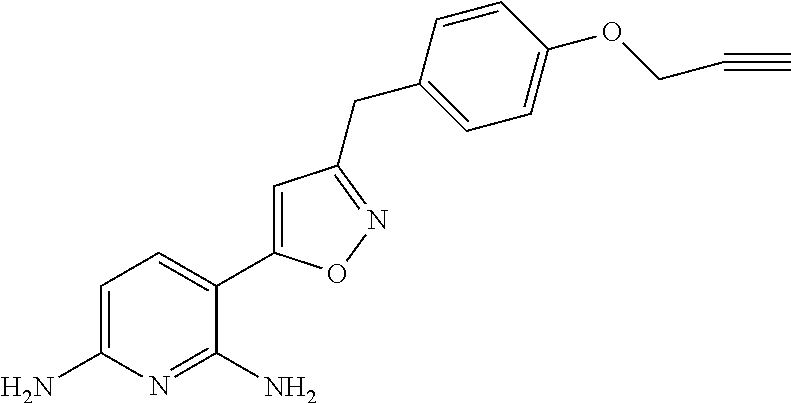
C1=C(N)N=C(N)C(C2=CC(CC3=CC=C(OCC#C)C=C3)=NO2)=C1
